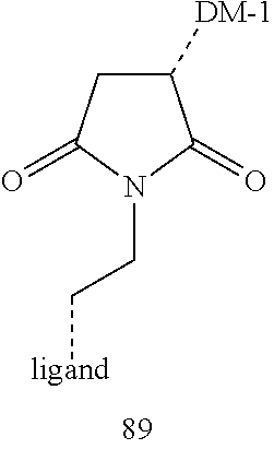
C1([DM-1])CC(=O)N(CC[ligand])C1=O
